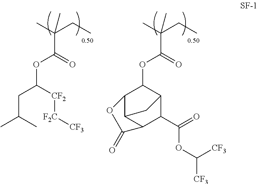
CC(CC)(C(OC(CC(C)C)[CF2][F2C][CF3])=O)C.CC(CC)(C(OC1C2C3C(C(C(OC([CF3])[CF3])=O)C1C3)C(=O)O2)=O)C
